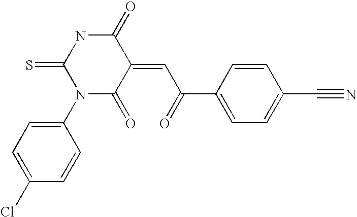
O=C1C(=CC(C2=CC=C(C#N)C=C2)=O)C(=O)N(C2=CC=C(Cl)C=C2)C(=S)N1
